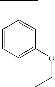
C1=CC=C(OCC)C=C1C(C)C
